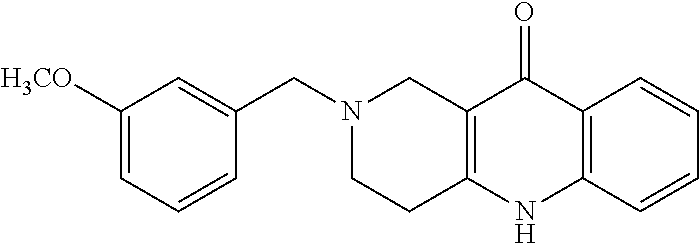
N1(CC2=CC([H3CO])=CC=C2)CCC2=C(C1)C(=O)C1=C(N2)C=CC=C1
